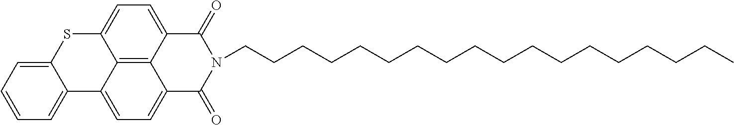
C12=C3C4=CC=C1C(=O)N(CCCCCCCCCCCCCCCCCC)C(=O)C2=CC=C3SC1=CC=CC=C41
